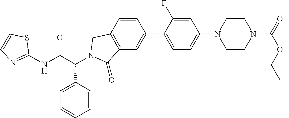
C1(NC(C(C2=CC=CC=C2)N2CC3=C(C=C(C4=CC=C(N5CCN(C(OC(C)(C)C)=O)CC5)C=C4F)C=C3)C2=O)=O)=NC=CS1
